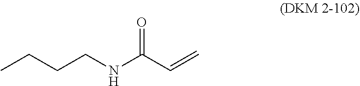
C(CCNC(C=C)=O)C
